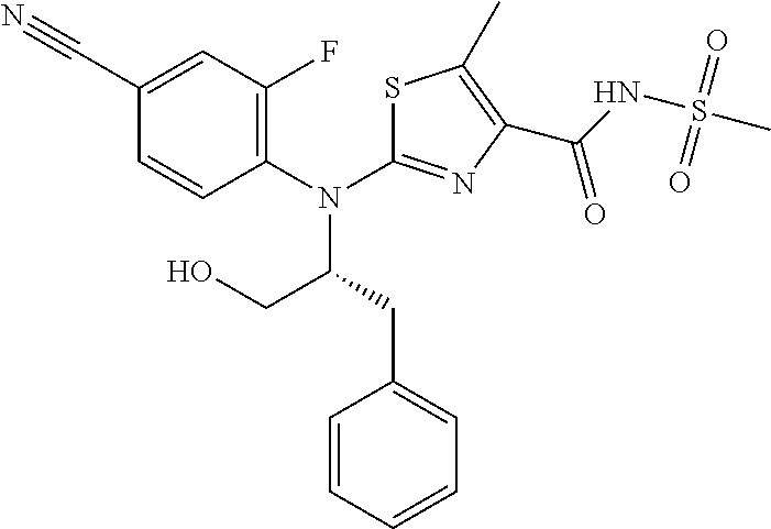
C1(C#N)=CC(F)=C(N(C2=NC(C(NS(C)(=O)=O)=O)=C(C)S2)C(CO)CC2=CC=CC=C2)C=C1
